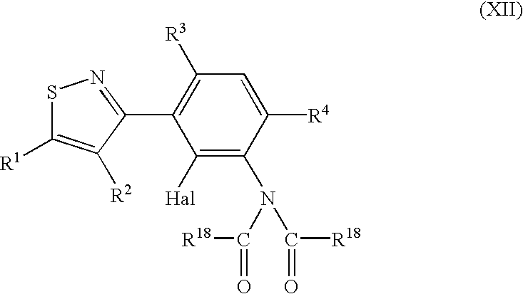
S1C([R1])=C([R2])C(C2=C([R3])C=C([R4])C(N(C([R18])=O)C(=O)[R18])=C2[Hal])=N1
